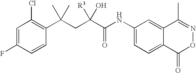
C1=C(F)C=CC(C(CC(C(NC2=CC=C3C(=C2)C(C)=NOC3=O)=O)([R3])O)(C)C)=C1Cl
